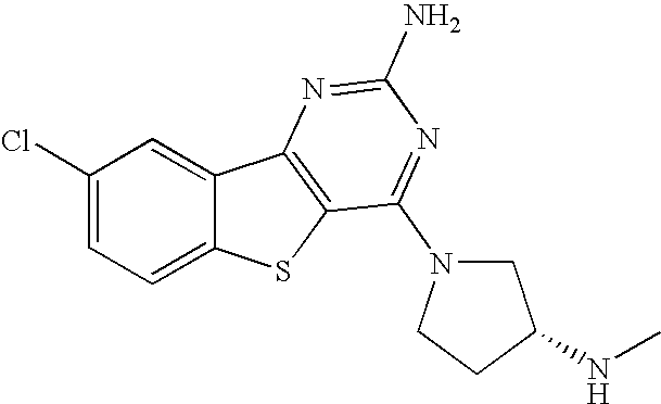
C1(Cl)=CC=C2C(=C1)C1=C(S2)C(N2CC(NC)CC2)=NC(N)=N1
